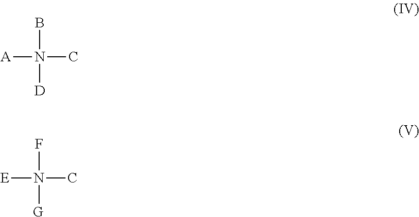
BN([D])(C)[A].FN([G])(C)[E]
